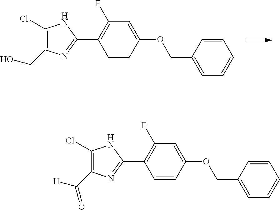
C1(OCC2=CC=CC=C2)=CC(F)=C(C2=NC(CO)=C(Cl)N2)C=C1.C1(OCC2=CC=CC=C2)=CC(F)=C(C2=NC(C([H])=O)=C(Cl)N2)C=C1
